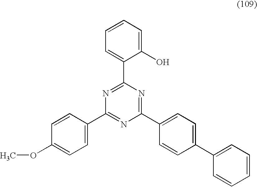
C1(OC)=CC=C(C2=NC(C3=CC=C(C4=CC=CC=C4)C=C3)=NC(C3=CC=CC=C3O)=N2)C=C1
